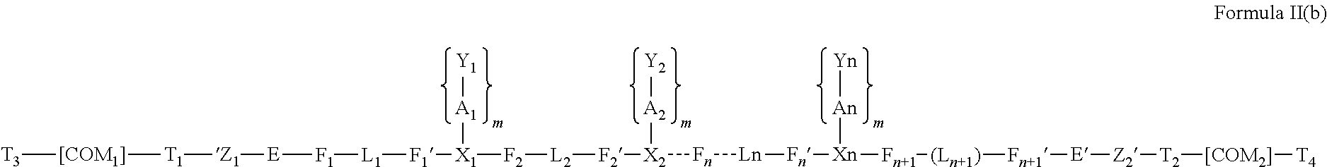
[T3][[COM1]][T1][Z1][E][F1][L1][F1][X1]([F2][L2][F2][X2]([Fn][Ln][Fn][Xn]([Fn+1][(Ln+1)][Fn+1][E][Z2][T2][[COM2]][T4])[An][Yn])[A2][Y2])[A1][Y1]
